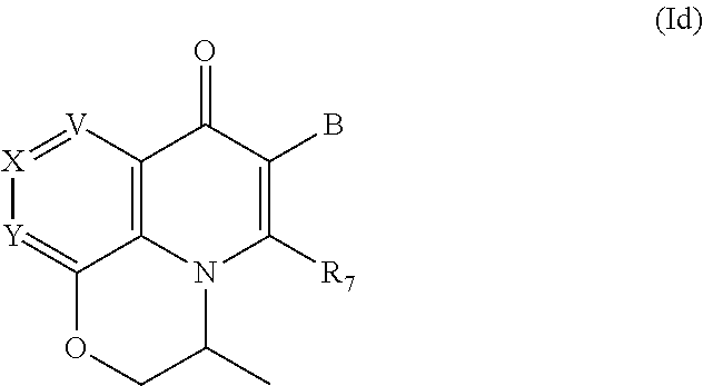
C12=C3[V]=[X][Y]=C1OCC(C)N2C([R7])=C(B)C3=O
